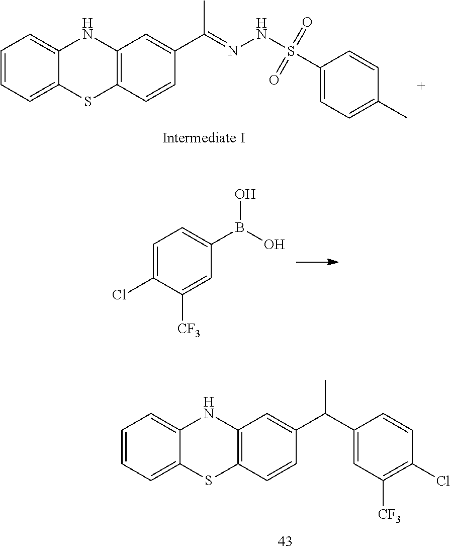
C1=CC=C2C(=C1)NC1=C(S2)C=CC(C(=NNS(C2=CC=C(C)C=C2)(=O)=O)C)=C1.C1=C(Cl)C([CF3])=CC(B(O)O)=C1.C1=CC=C2C(=C1)NC1=C(S2)C=CC(C(C)C2=CC([CF3])=C(Cl)C=C2)=C1
